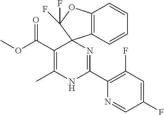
C(C1=C(C)NC(C2=C(F)C=C(F)C=N2)=NC12C1=C(OC2(F)F)C=CC=C1)(=O)OC
